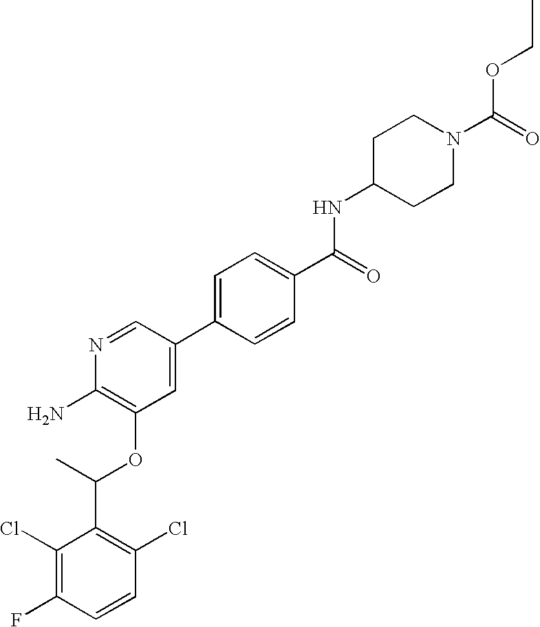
C1(Cl)=C(F)C=CC(Cl)=C1C(C)OC1=C(N)N=CC(C2=CC=C(C(=O)NC3CCN(C(=O)OCC)CC3)C=C2)=C1
